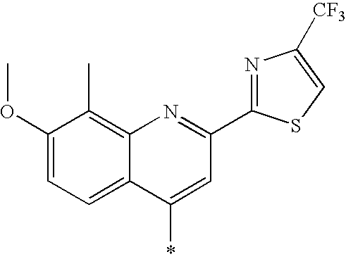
C1(OC)=CC=C2C(=C1C)N=C(C1=NC([CF3])=CS1)C=C2*
